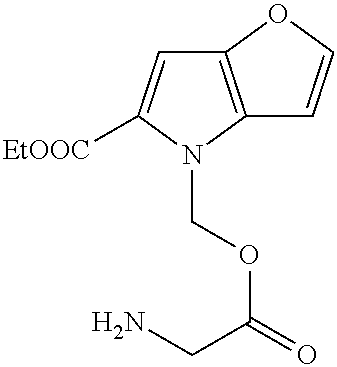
C12=C(N(COC(=O)CN)C([EtOOC])=C1)C=CO2
